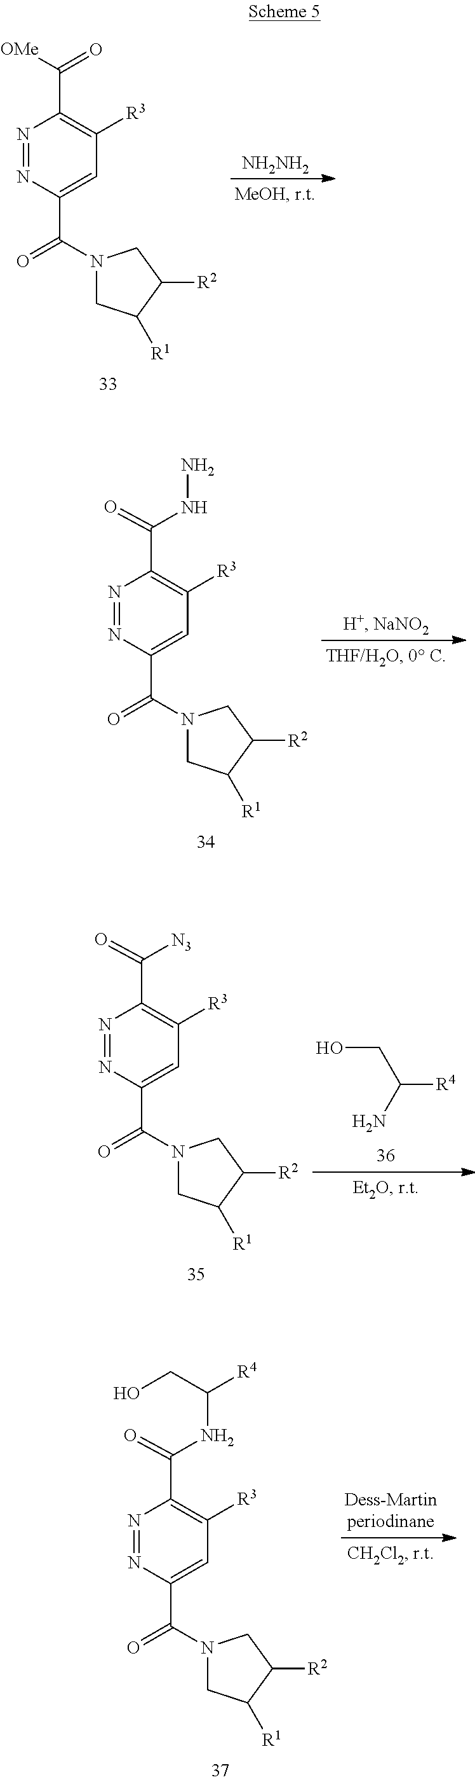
N1=NC(C(=O)N2CC([R1])C([R2])C2)=CC([R3])=C1C([OMe])=O.[NH2NH2].N1=NC(C(=O)N2CC([R1])C([R2])C2)=CC([R3])=C1C(=O)NN.N1=NC(C(=O)N2CC([R1])C([R2])C2)=CC([R3])=C1C(=O)[N3].OCC(N)[R4].N1=NC(C(=O)N2CC([R1])C([R2])C2)=CC([R3])=C1C(=O)NC([R4])CO
